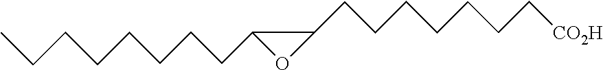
C(CCCC1OC1CCCCCCC[CO2H])CCCC
